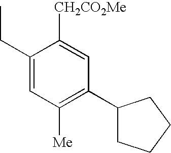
C1(CC)=CC([Me])=C(C2CCCC2)C=C1[CH2CO2Me]
